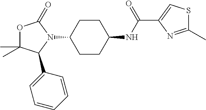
C1CC(NC(C2=CSC(C)=N2)=O)CCC1N1C(=O)OC(C)(C)C1C1=CC=CC=C1
